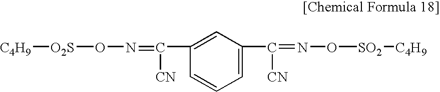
C1=C(C(=NO[SO2][C4H9])[CN])C=C(C(=NO[O2S][C4H9])[CN])C=C1
